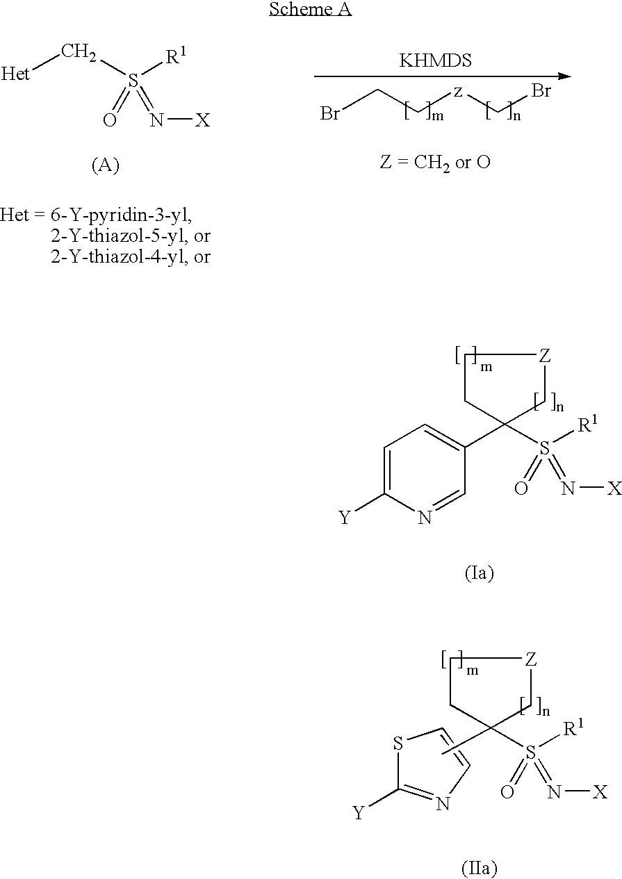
[Het]CS([R1])(=O)=N[X].BrCC[z]CBr.C1=C([Y])N=CC(C2(S([R1])(=O)=N[X])C[Z]CC2)=C1.S([R1])(=O)(=N[X])C1(C)C[Z]CC1.S1C([Y])=NC=C1
